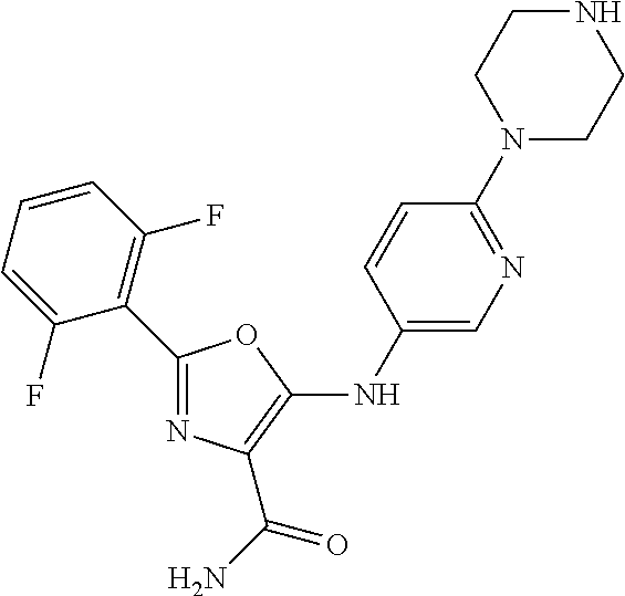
C1=CC(F)=C(C2=NC(C(N)=O)=C(NC3=CN=C(N4CCNCC4)C=C3)O2)C(F)=C1
